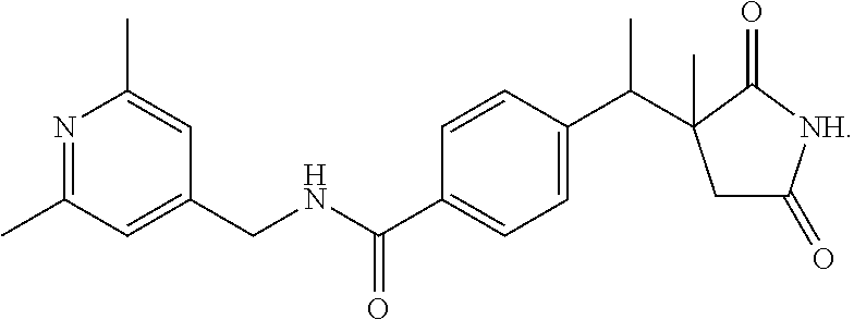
N1=C(C)C=C(CNC(C2=CC=C(C(C)C3(C)CC(=O)[NH]C3=O)C=C2)=O)C=C1C
